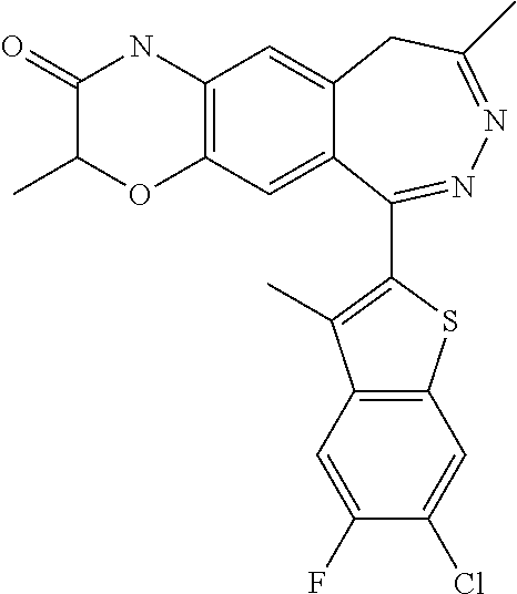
C12=C(C=C3C(=C1)CC(C)=NN=C3C1=C(C)C3=C(S1)C=C(Cl)C(F)=C3)OC(C)C(=O)N2
